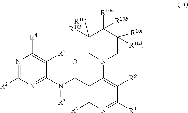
N1=C([R2])N=C(N(C(C2=C([R7])N=C([R1])C([R9])=C2N2CC([R10i])([R10j])C([R10a])([R10b])C([R10d])([R10c])C2)=O)[R3])C([R5])=C1[R4]
